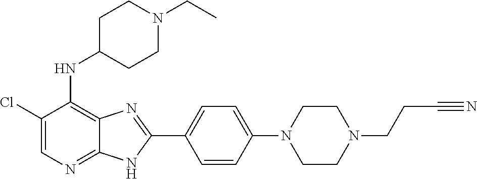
C1(Cl)=CN=C2C(=C1NC1CCN(CC)CC1)N=C(C1=CC=C(N3CCN(CCC#N)CC3)C=C1)N2
